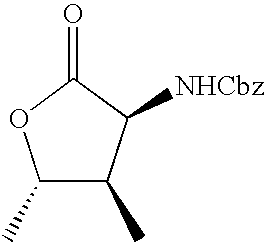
C1(C)C(C)C([NHCbz])C(=O)O1
